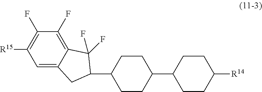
C1(F)=C([R15])C=C2C(=C1F)C(F)(F)C(C1CCC(C3CCC([R14])CC3)CC1)C2
